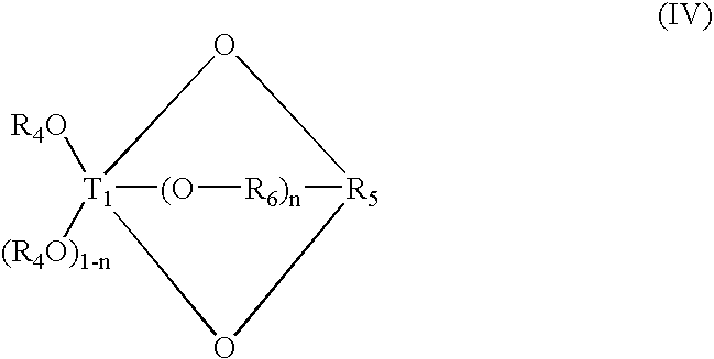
[T1]12([R4O])([(R4O)1-n])[(O][R6)n][R5](O1)O2
